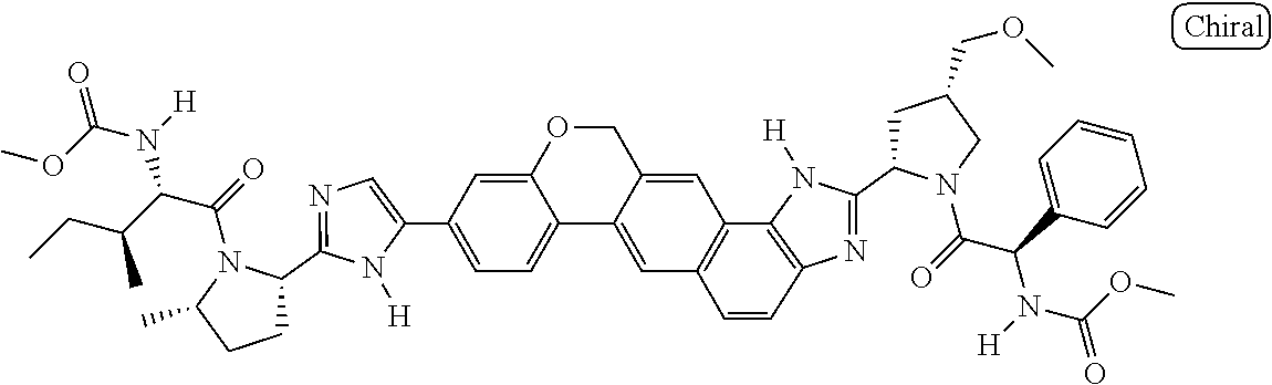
C1=C(C2=CC=C3C(=C2)OCC2=CC4=C(C=C32)C=CC2=C4N([H])C(C3CC(COC)CN3C(=O)C(C3=CC=CC=C3)N(C(OC)=O)[H])=N2)N([H])C(C2CCC(C)N2C(=O)C(C(CC)C)N(C(OC)=O)[H])=N1
